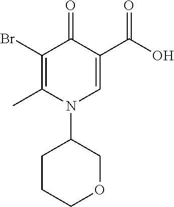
C1(Br)=C(C)N(C2CCCOC2)C=C(C(O)=O)C1=O
